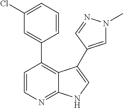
C1=CN=C2C(=C1C1=CC(Cl)=CC=C1)C(C1=CN(C)N=C1)=CN2
